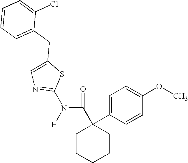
C1=CC=C(CC2=CN=C(N([H])C(C3(C4=CC=C(OC)C=C4)CCCCC3)=O)S2)C(Cl)=C1
